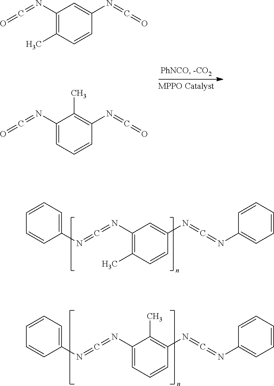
C1(N=C=O)=C(C)C=CC(N=C=O)=C1.C1(N=C=O)=CC=CC(N=C=O)=C1C.C1(N=C=NC2=CC=CC=C2)=C(C)C=CC(N=C=NC2=CC=CC=C2)=C1.C1(N=C=NC2=CC=CC=C2)=CC=CC(N=C=NC2=CC=CC=C2)=C1C
